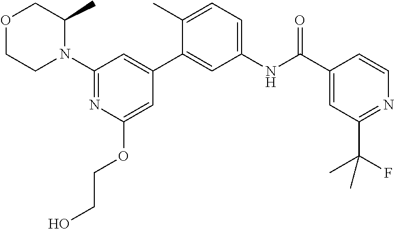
O1CCN(C2=NC(OCCO)=CC(C3=CC(NC(C4=CC(C(F)(C)C)=NC=C4)=O)=CC=C3C)=C2)C(C)C1
